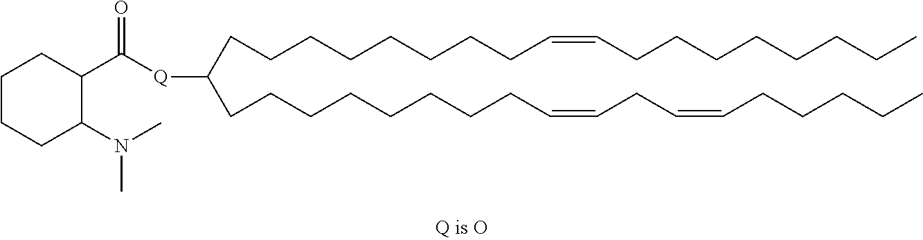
C(CCCCCCC=CCCCCCCCC)CC([Q]C(C1CCCCC1N(C)C)=O)CCCCCCCCC=CCC=CCCCCC
